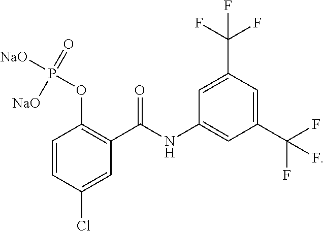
C1=CC(Cl)=CC(C(NC2=CC(C(F)(F)F)=CC(C(F)(F)F)=C2)=O)=C1OP([NaO])([NaO])=O
